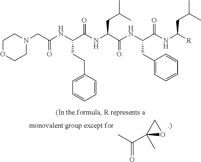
CC(C1(C)OC1)=O.C(NC(C(NC(C(NC([R])CC(C)C)=O)CC1=CC=CC=C1)=O)CC(C)C)(=O)C(NC(CN1CCOCC1)=O)CCC1=CC=CC=C1
